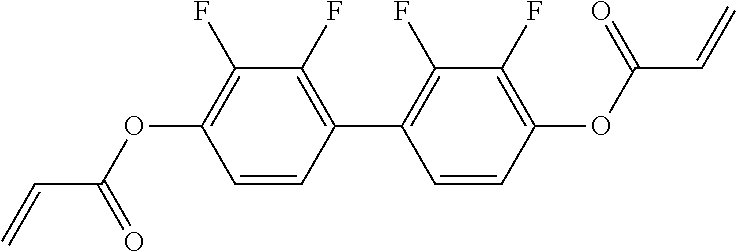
C1=CC(C2=C(F)C(F)=C(OC(=O)C=C)C=C2)=C(F)C(F)=C1OC(C=C)=O
